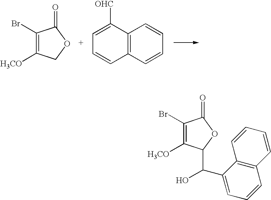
C1(Br)=C([H3CO])COC1=O.C12=C(C=CC=C1)C=CC=C2[OHC].C1(Br)=C([H3CO])C(C(C2=CC=CC3=C2C=CC=C3)O)OC1=O
